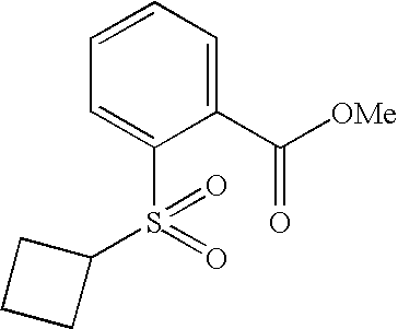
C1=C(S(=O)(=O)C2CCC2)C(C([OMe])=O)=CC=C1
